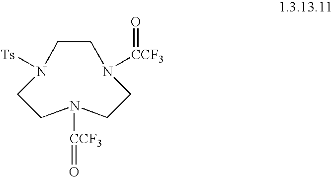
C1CN([CCF3]=O)CCN([CCF3]=O)CCN1[Ts]
